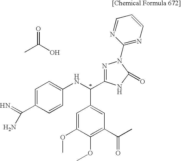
C1=C(OC)C(OC)=C(C(C)=O)C=C1C(NC1=CC=C(C(N)=N)C=C1)C1=NN(C2=NC=CC=N2)C(=O)N1.O=C(O)C
